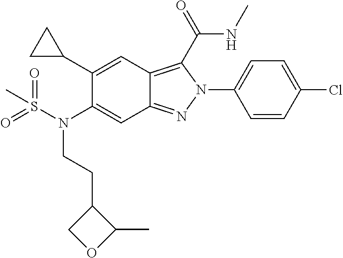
C1(C2CC2)=CC2=C(C(NC)=O)N(C3=CC=C(Cl)C=C3)N=C2C=C1N(S(C)(=O)=O)CCC1COC1C
